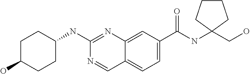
C1CC(NC2=NC3=CC(C(NC4(CO)CCCC4)=O)=CC=C3C=N2)CCC1O
